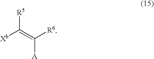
[R5]C([Xb])=C([A])[R6]
